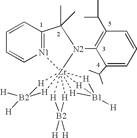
C1=CC2=[N1](C=C1)[Zr]1345([N2](C6=C(C(C)C)C=CC=C6C(C)C)C2(C)C)([H][B2]([H])([H])[H]1)([H][B2]([H])([H])[H]3)[H][B1]([H])([H]4)[H]5
